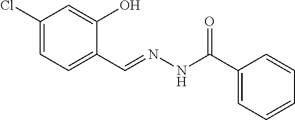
C1(Cl)=CC=C(C=NNC(=O)C2=CC=CC=C2)C(O)=C1
